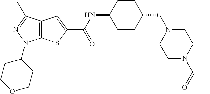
C12=C(C(C)=NN1C1CCOCC1)C=C(C(NC1CCC(CN3CCN(C(=O)C)CC3)CC1)=O)S2
